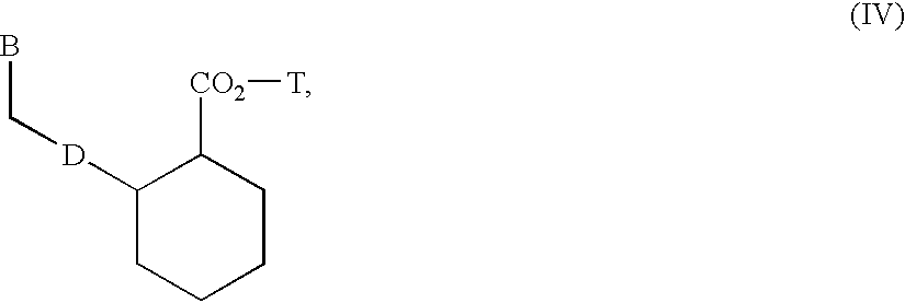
C1([D]CB)CCCCC1[CO2][T]
